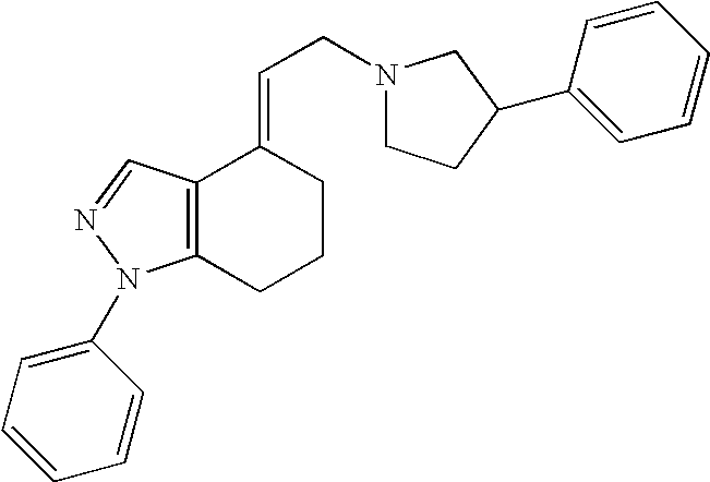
C12=C(CCCC1=CCN1CCC(C3=CC=CC=C3)C1)N(C1=CC=CC=C1)N=C2
